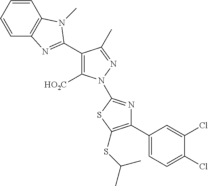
C1(C2=NC3=C(C=CC=C3)N2C)=C([HO2C])N(C2=NC(C3=CC=C(Cl)C(Cl)=C3)=C(SC(C)C)S2)N=C1C
